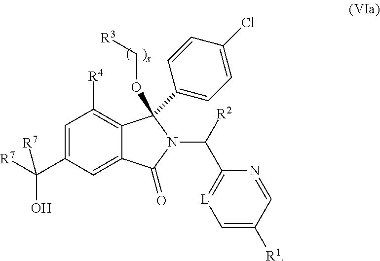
C1(C([R7])(O)[R7])=CC([R4])=C2C(=C1)C(=O)N(C(C1=[L]C=C([R1])C=N1)[R2])C2(C1=CC=C(Cl)C=C1)OC[R3]
